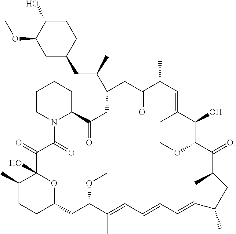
C(C1CC(=O)C(C)C=C(C)C(O)C(OC)C(=O)C(C)CC(C)C=CC=CC=C(C)C(OC)CC2CCC(C)C(O)(C(=O)C(=O)N3C(C(=O)C1)CCCC3)O2)(C)CC1CCC(O)C(OC)C1
